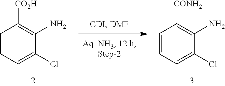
C1=CC=C(Cl)C(N)=C1[CONH2].C1=CC=C(Cl)C(N)=C1[CO2H]
